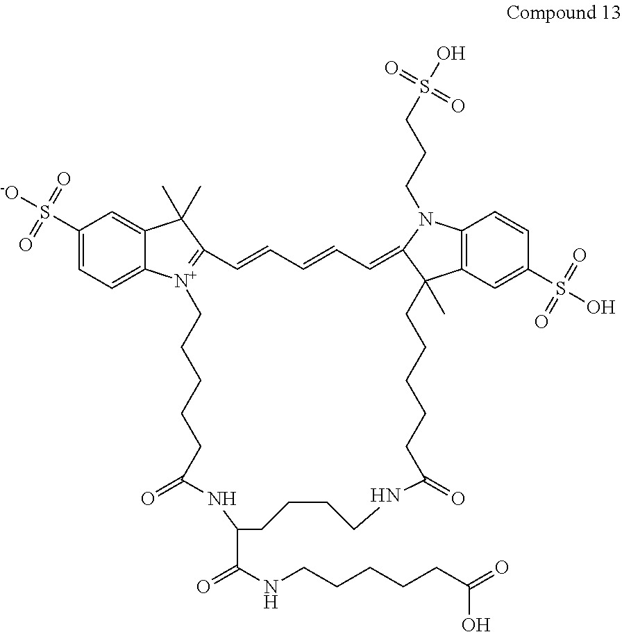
C1(S(=O)(=O)[-O])=CC=C2C(=C1)C(C)(C)C1=[N+]2CCCCCC(=O)NC(C(NCCCCCC(=O)O)=O)CCCCNC(=O)CCCCCC2(C)C3=C(C=CC(S(=O)(=O)O)=C3)N(CCCS(=O)(=O)O)C2=CC=CC=C1
